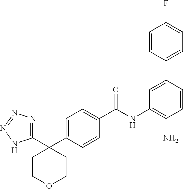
C1(C2=CC(NC(C3=CC=C(C4(C5=NN=NN5)CCOCC4)C=C3)=O)=C(N)C=C2)=CC=C(F)C=C1
